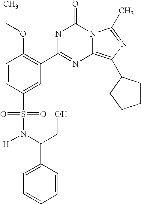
C1=CC(S(N([H])C(CO)C2=CC=CC=C2)(=O)=O)=CC(C2=NC3=C(C4CCCC4)N=C(C)N3C(=O)N2)=C1OCC
